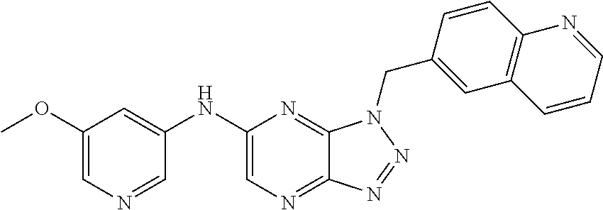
C1(NC2=CC(OC)=CN=C2)=CN=C2C(=N1)N(CC1=CC3=C(C=C1)N=CC=C3)N=N2
